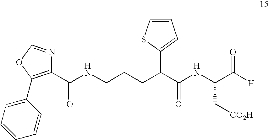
C1(C(NCCCC(C(NC(C([H])=O)C[CO2H])=O)C2=CC=CS2)=O)=C(C2=CC=CC=C2)OC=N1
